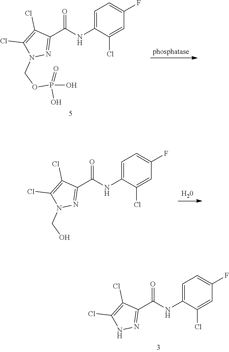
C1(NC(C2=NN(COP(O)(=O)O)C(Cl)=C2Cl)=O)=CC=C(F)C=C1Cl.C1=C(F)C=C(Cl)C(NC(C2=NN(CO)C(Cl)=C2Cl)=O)=C1.C1=C(F)C=C(Cl)C(NC(C2=NNC(Cl)=C2Cl)=O)=C1
